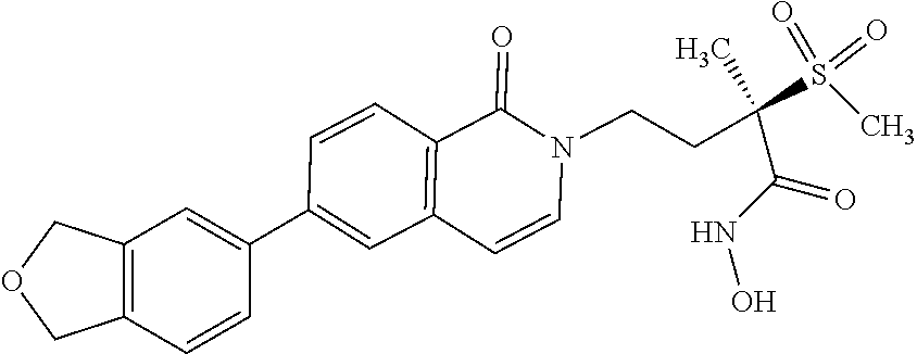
C12=C(C=CC(C3=CC4=C(C=C3)C(=O)N(CCC(C)(S(=O)(C)=O)C(NO)=O)C=C4)=C1)COC2
